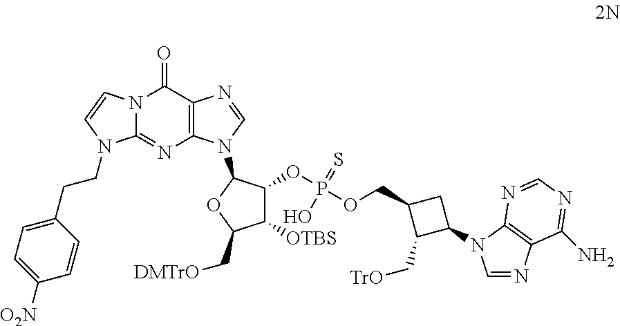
N12C(=NC3=C(C1=O)N=CN3C1C(OP(OCC3C(C[TrO])C(N4C=NC5=C4N=CN=C5N)C3)(=S)O)C([OTBS])C(C[DMTrO])O1)N(CCC1=CC=C([O2N])C=C1)C=C2
